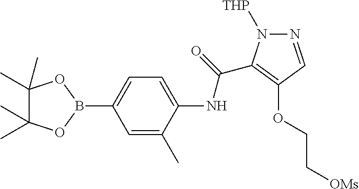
N1=CC(OCC[OMs])=C(C(=O)NC2=CC=C(B3OC(C)(C)C(C)(C)O3)C=C2C)N1[THP]
